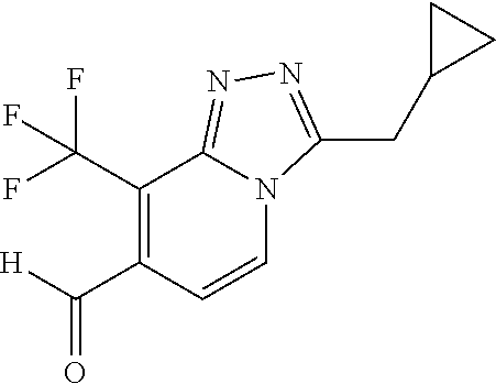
C1(C(F)(F)F)=C(C(=O)[H])C=CN2C1=NN=C2CC1CC1
